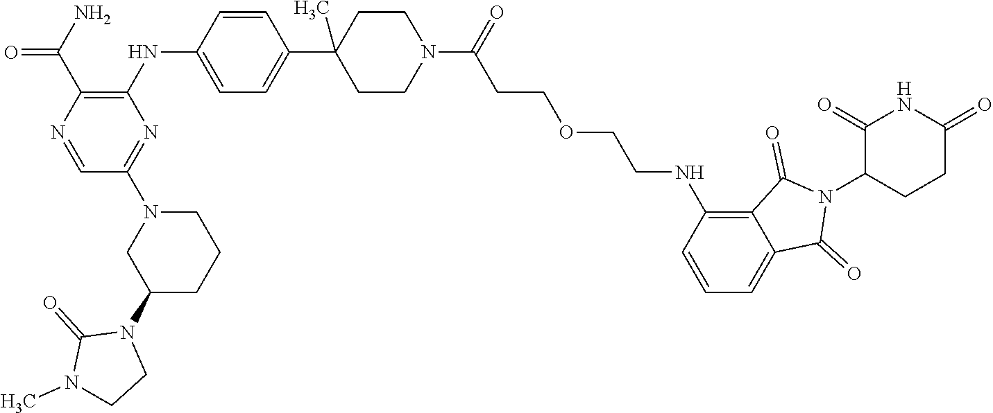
C1(=O)C(N2C(=O)C3=C(NCCOCCC(N4CCC(C5=CC=C(NC6=C(C(N)=O)N=CC(N7CC(N8C(=O)N(C)CC8)CCC7)=N6)C=C5)(C)CC4)=O)C=CC=C3C2=O)CCC(=O)N1
